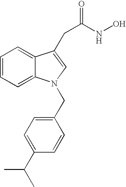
C1=CC=C2C(=C1)N(CC1=CC=C(C(C)C)C=C1)C=C2CC(NO)=O
